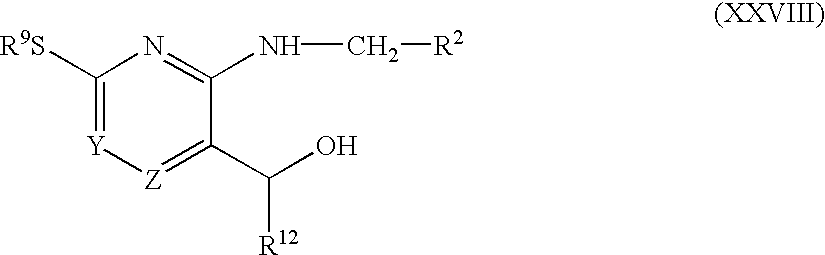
C1([R9S])=[Y][Z]=C(C(O)[R12])C(NC[R2])=N1
